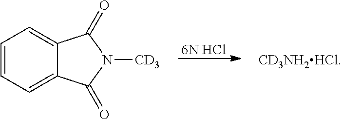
[6N HCl].C1=CC=C2C(=C1)C(=O)N([CD3])C2=O.[CD3NH2HCl]
